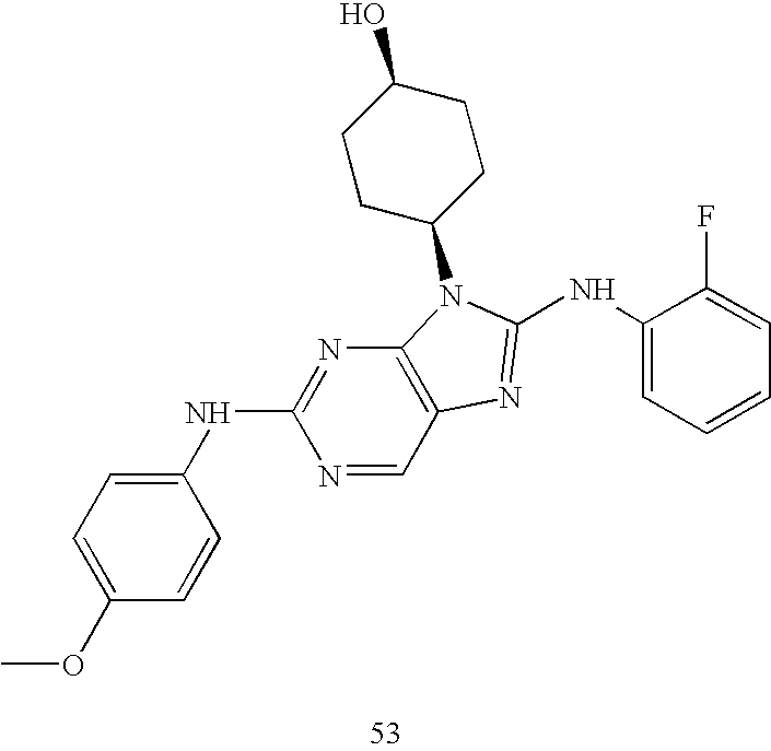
C1(NC2=NC3=C(C=N2)N=C(NC2=CC=CC=C2F)N3C2CCC(O)CC2)=CC=C(OC)C=C1
